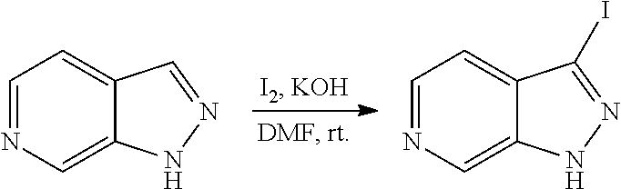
C1=NC=C2C(=C1)C=NN2.C1=NC=C2C(=C1)C(I)=NN2
